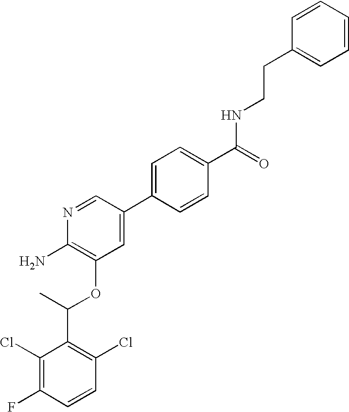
C1(Cl)=C(F)C=CC(Cl)=C1C(C)OC1=C(N)N=CC(C2=CC=C(C(=O)NCCC3=CC=CC=C3)C=C2)=C1
